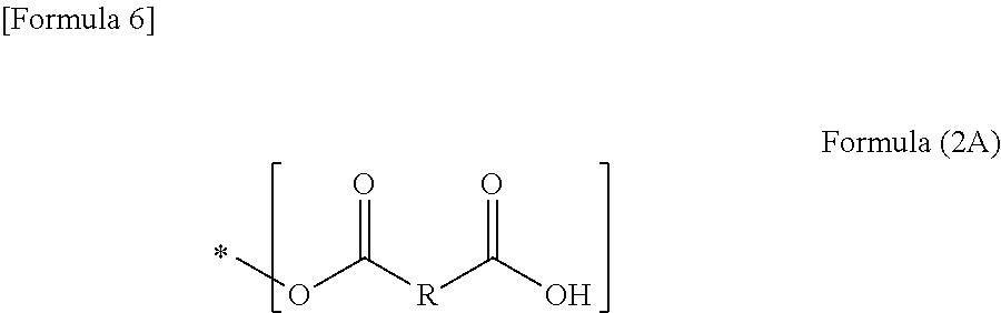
O=C([R]C(O)=O)OC
